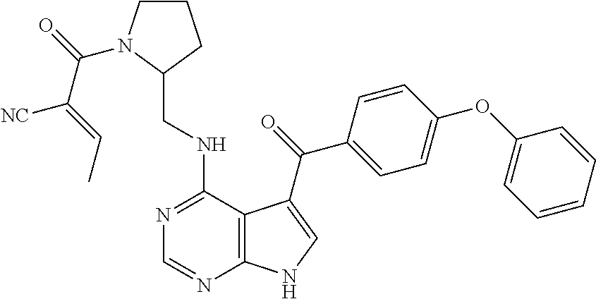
N1=C(NCC2CCCN2C(=O)C(=CC)[NC])C2=C(N=C1)NC=C2C(=O)C1=CC=C(OC2=CC=CC=C2)C=C1
